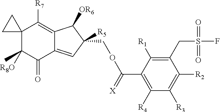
C12(C([R8O])(C)C(=O)C3=CC([R5])(COC(C4=C([R4])C([R3])=C([R2])C(CS(F)(=O)=O)=C4[R1])=[X])C([OR6])C3=C1[R7])CC2
